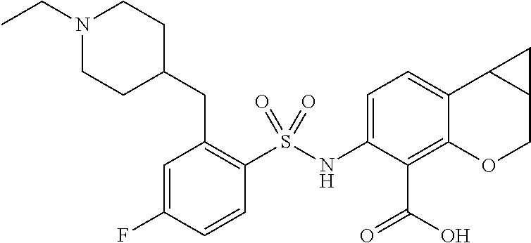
C1=C(F)C=CC(S(NC2=CC=C3C(=C2C(=O)O)OCC2C3C2)(=O)=O)=C1CC1CCN(CC)CC1
